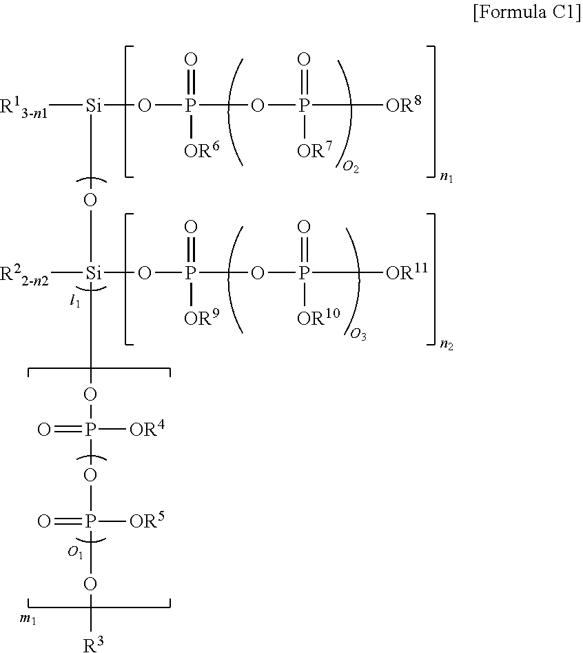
[R13-n1][Si](O[Si]([R22-n2])(OP(OP(O[R3])([OR5])=O)([OR4])=O)OP(OP([OR11])(=O)[OR10])(=O)[OR9])OP(OP([OR8])(=O)[OR7])(=O)[OR6]
